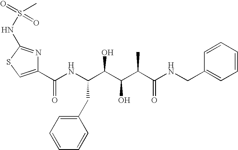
C1(C(NC(C(C(C(C(NCC2=CC=CC=C2)=O)C)O)O)CC2=CC=CC=C2)=O)=CSC(NS(=O)(=O)C)=N1
